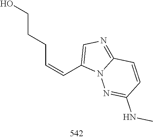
N(C)C1=NN2C(=NC=C2C=CCCCO)C=C1
